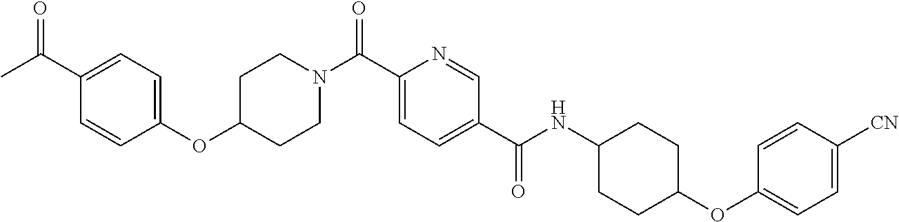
C(C1=CC=C(C(NC2CCC(OC3=CC=C([CN])C=C3)CC2)=O)C=N1)(=O)N1CCC(OC2=CC=C(C(C)=O)C=C2)CC1
